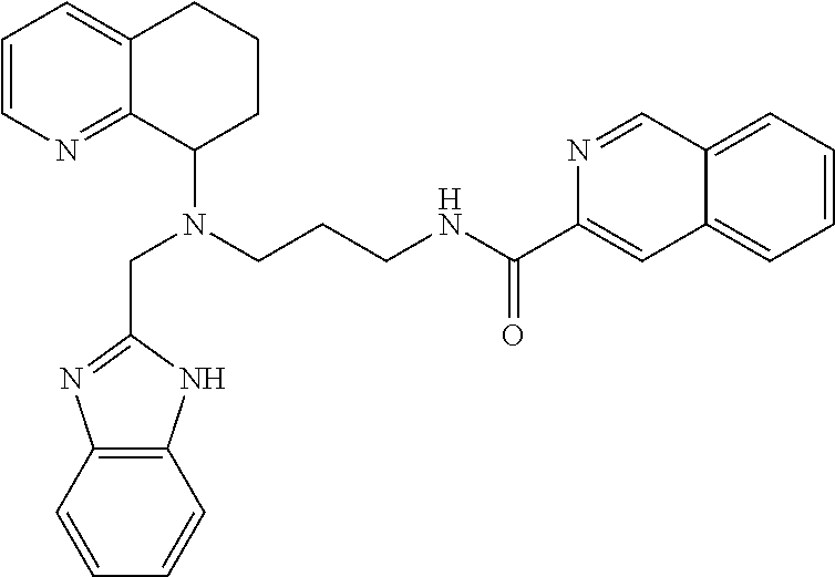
C1=CN=C2C(=C1)CCCC2N(CCCNC(C1=CC2=CC=CC=C2C=N1)=O)CC1=NC2=C(N1)C=CC=C2
